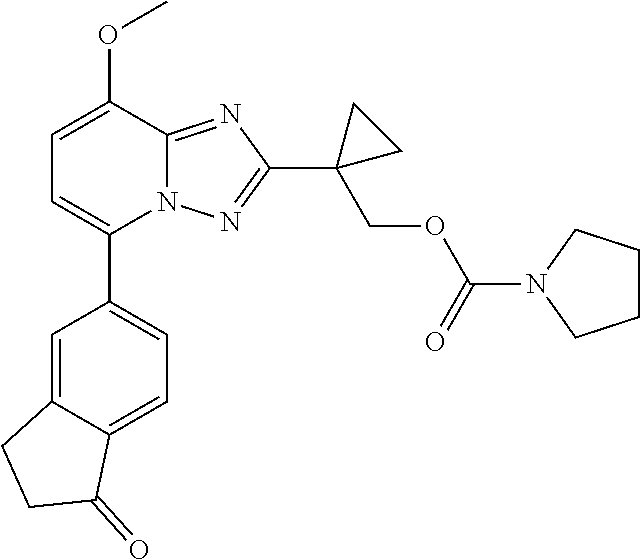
C1=C(OC)C2=NC(C3(COC(N4CCCC4)=O)CC3)=NN2C(C2=CC=C3C(=C2)CCC3=O)=C1
